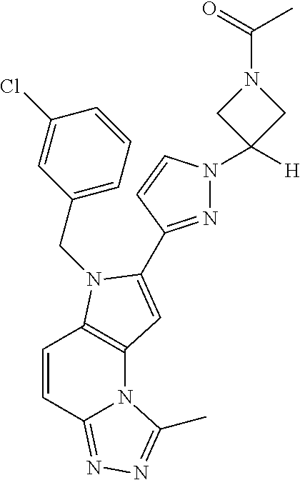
ClC1=CC(CN2C3=C(N4C(=NN=C4C)C=C3)C=C2C2=NN(C3([H])CN(C(=O)C)C3)C=C2)=CC=C1
